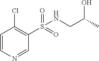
C1=CN=CC(S(=O)(NCC(C)O)=O)=C1Cl
